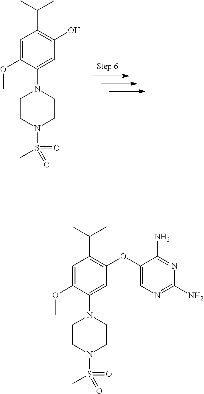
C1=C(OC)C(N2CCN(S(C)(=O)=O)CC2)=CC(O)=C1C(C)C.O(C1=CN=C(N)N=C1N)C1=C(C(C)C)C=C(OC)C(N2CCN(S(C)(=O)=O)CC2)=C1
